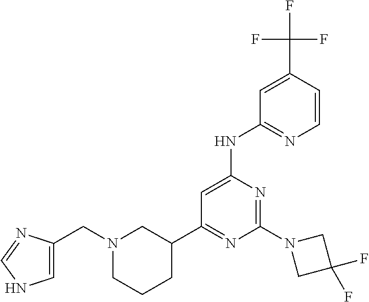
C1(C2CN(CC3=CNC=N3)CCC2)=NC(N2CC(F)(F)C2)=NC(NC2=NC=CC(C(F)(F)F)=C2)=C1
